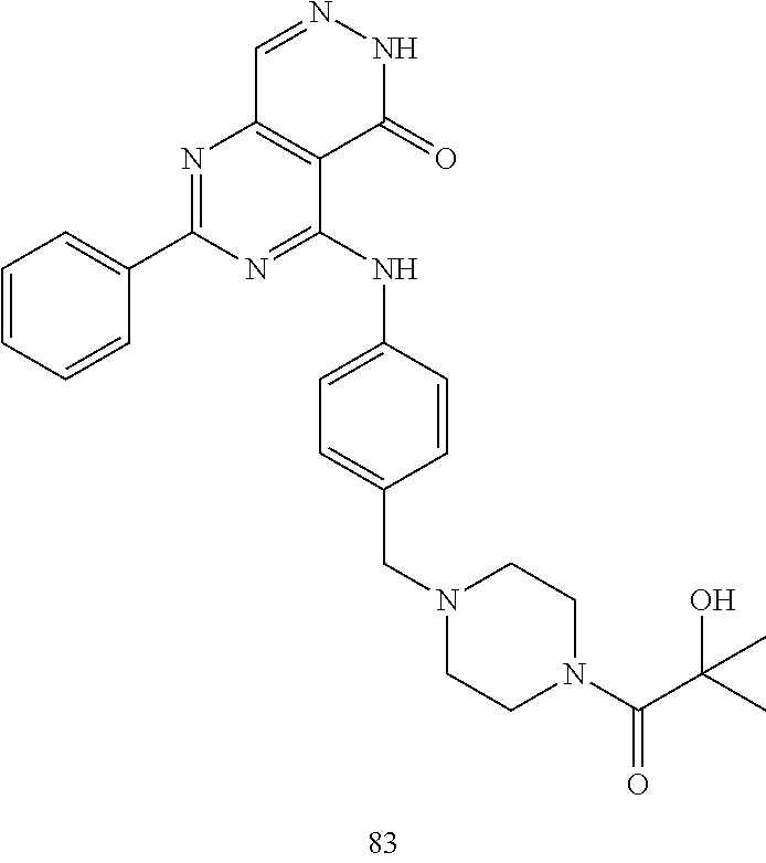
C1=NNC(=O)C2=C1N=C(C1=CC=CC=C1)N=C2NC1=CC=C(CN2CCN(C(C(C)(O)C)=O)CC2)C=C1
